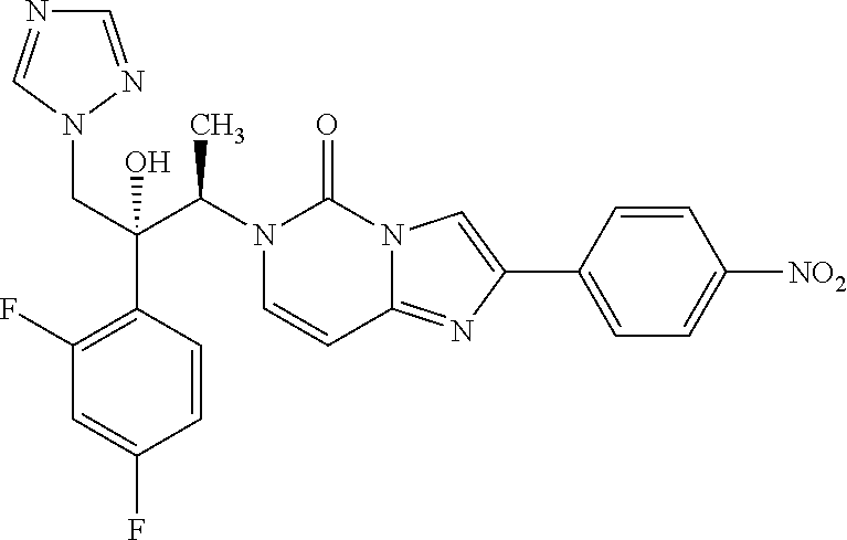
N1(C(C(CN2N=CN=C2)(C2=C(F)C=C(F)C=C2)O)C)C=CC2=NC(C3=CC=C([NO2])C=C3)=CN2C1=O
